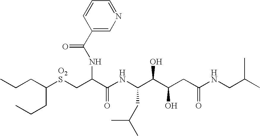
C(CC(CCC)[O2S]CC(C(NC(C(C(CC(NCC(C)C)=O)O)O)CC(C)C)=O)NC(=O)C1=CN=CC=C1)C
